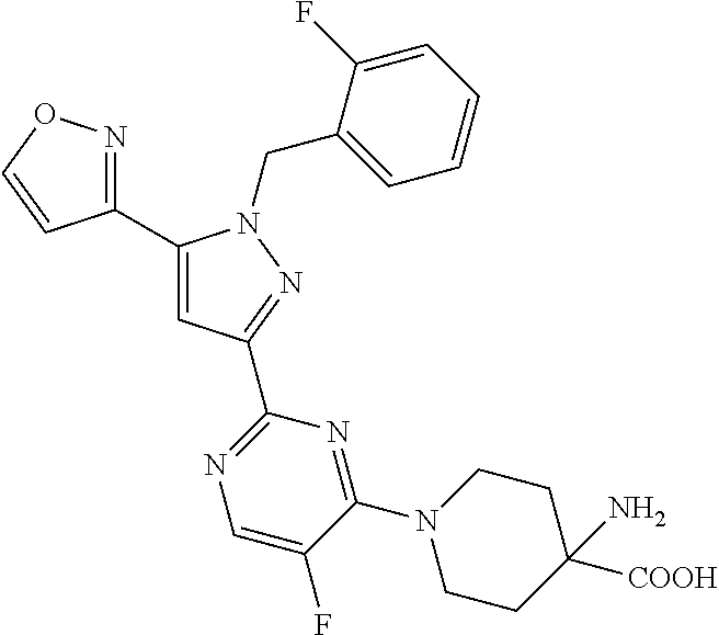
C1(C2=CC(C3=NC=C(F)C(N4CCC(N)([COOH])CC4)=N3)=NN2CC2=CC=CC=C2F)=NOC=C1
